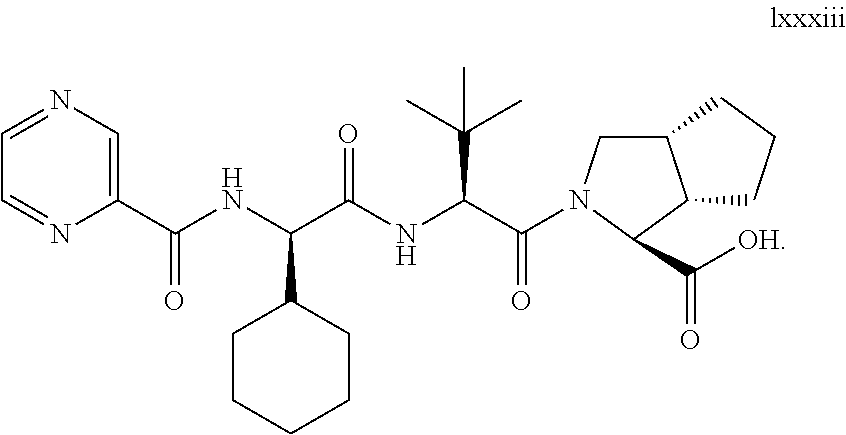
C1=NC=C(C(NC(C(NC(C(=O)N2CC3C(C2C([OH])=O)CCC3)C(C)(C)C)=O)C2CCCCC2)=O)N=C1
